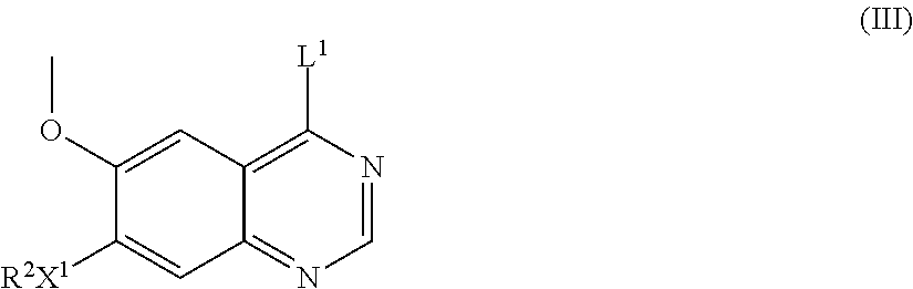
C1(OC)=CC2=C([L1])N=CN=C2C=C1[R2X1]
